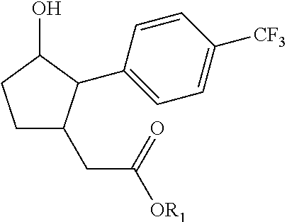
C1CC(O)C(C2=CC=C([CF3])C=C2)C1CC([OR1])=O
